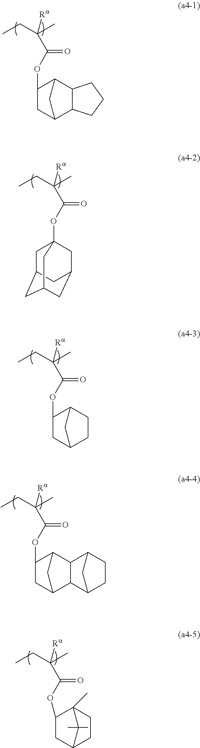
CCC(C)(C(OC1CC2C3C(C1C2)CCC3)=O)[Ra].CCC(C)(C(OC12CC3CC(CC(C1)C3)C2)=O)[Ra].CCC(C)(C(OC1CC2CCC1C2)=O)[Ra].CCC(C)(C(OC1CC2CC1C1C2C2CCC1C2)=O)[Ra].CCC(C)(C(OC1CC2CCC1(C)C2(C)C)=O)[Ra]
